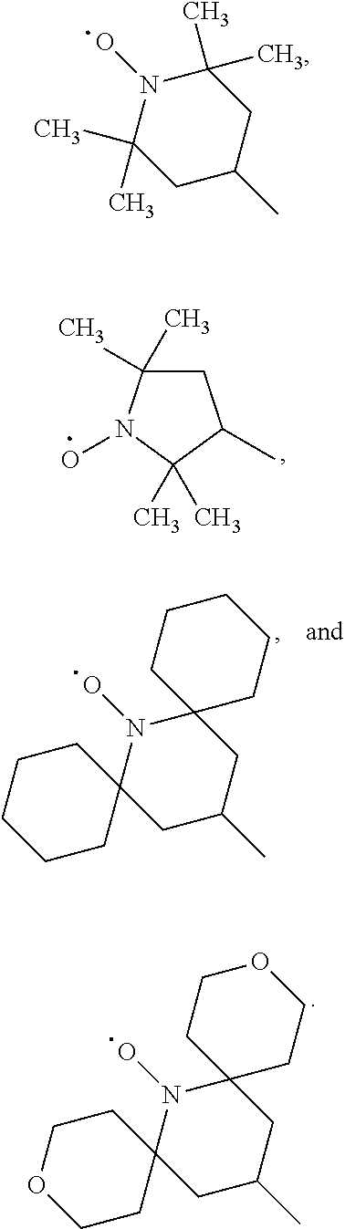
C1C(C)(C)N(O)C(C)(C)C1C.C1CC2(CCC1)N(O)C1(CC(C)C2)CCCCC1.C1CC2(CCO1)N(O)C1(CC(C)C2)CCOCC1.C1C(C)CC(C)(C)N(O)C1(C)C
